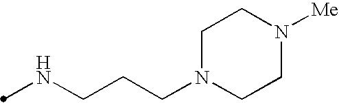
N(CCCN1CCN([Me])CC1)C
